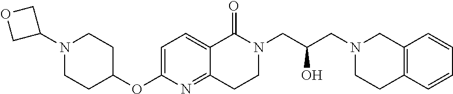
C1(OC2=CC=C3C(=N2)CCN(CC(O)CN2CCC4=C(C2)C=CC=C4)C3=O)CCN(C2COC2)CC1
